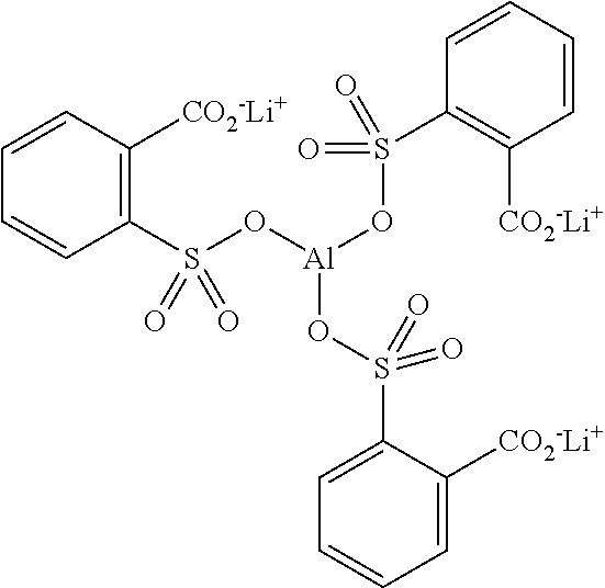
C1(S(O[Al](OS(=O)(=O)C2=C([CO2-Li+])C=CC=C2)OS(C2=CC=CC=C2[CO2-Li+])(=O)=O)(=O)=O)=C([CO2-Li+])C=CC=C1
